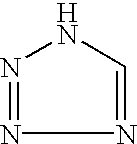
N1=NN=CN1
